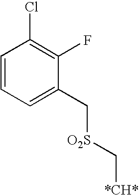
C1=CC=C(C[O2S]C[*CH*])C(F)=C1Cl
